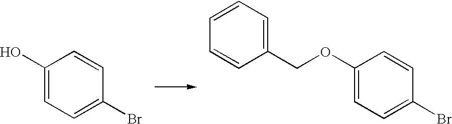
C1(O)=CC=C(Br)C=C1.C1(OCC2=CC=CC=C2)=CC=C(Br)C=C1
